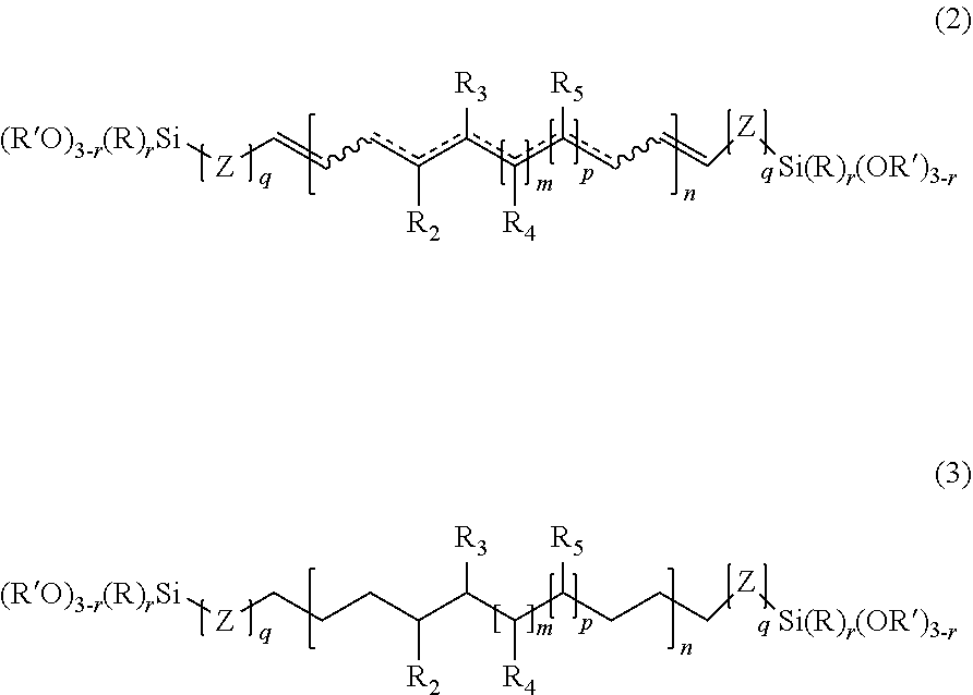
[(RO)3-r(R)rSi][Z]C=Ccc(c(c(c(cC=C[Z][Si(R)r(OR)3-r])[R5])[R4])[R3])[R2].[(RO)3-r(R)rSi][Z]CCCC(C(C(C(CCC[Z][Si(R)r(OR)3-r])[R5])[R4])[R3])[R2]
